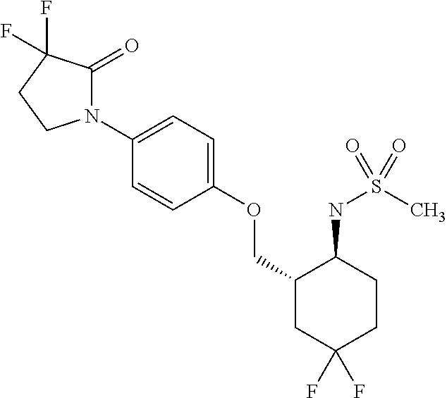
N1(C2=CC=C(OCC3CC(F)(F)CCC3NS(C)(=O)=O)C=C2)C(=O)C(F)(F)CC1
